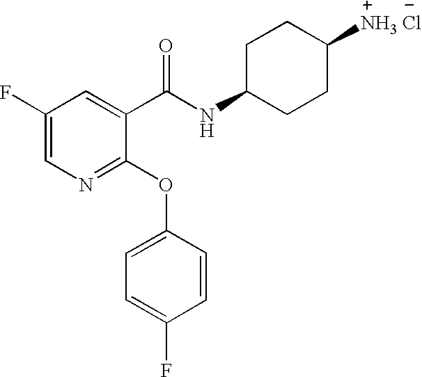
N1=C(OC2=CC=C(F)C=C2)C(C(NC2CCC([NH3 Cl])CC2)=O)=CC(F)=C1
